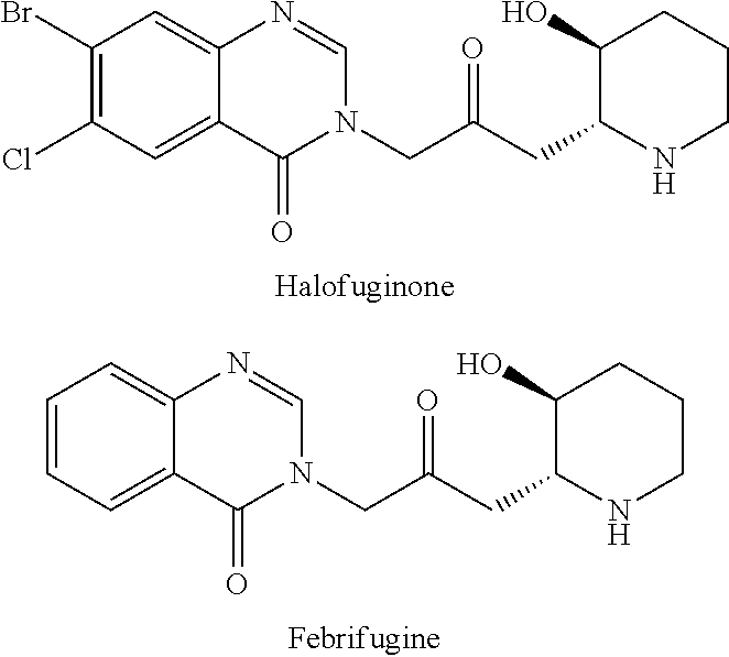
C1(Br)=C(Cl)C=C2C(=C1)N=CN(CC(CC1NCCCC1O)=O)C2=O.C1=CC=C2C(=C1)N=CN(CC(CC1NCCCC1O)=O)C2=O
